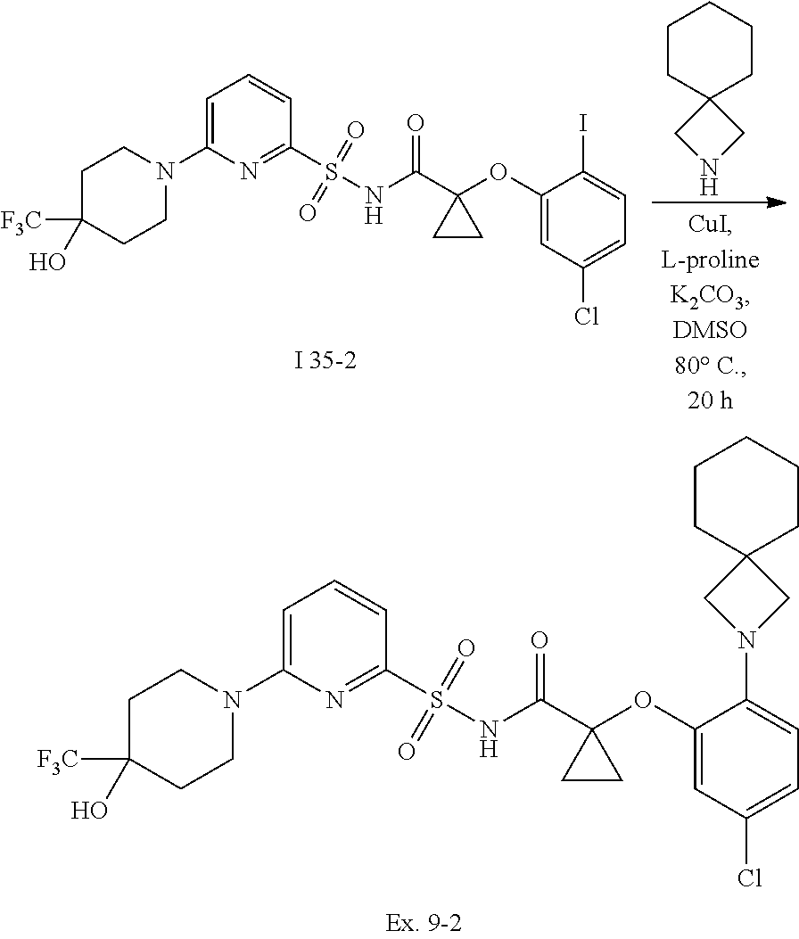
C(C1(OC2=CC(Cl)=CC=C2N2CC3(C2)CCCCC3)CC1)(=O)NS(C1=NC(N2CCC([F3C])(O)CC2)=CC=C1)(=O)=O.C1CC2(CCC1)CNC2.C(C1(OC2=CC(Cl)=CC=C2I)CC1)(=O)NS(C1=NC(N2CCC([F3C])(O)CC2)=CC=C1)(=O)=O
